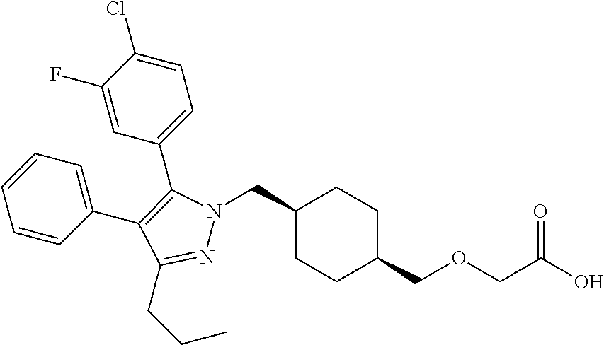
C1(CN2N=C(CCC)C(C3=CC=CC=C3)=C2C2=CC=C(Cl)C(F)=C2)CCC(COCC(O)=O)CC1
